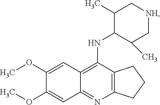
C12=C(N=C3C(=C1NC1C(C)C[NH]CC1C)C=C(OC)C(OC)=C3)CCC2
